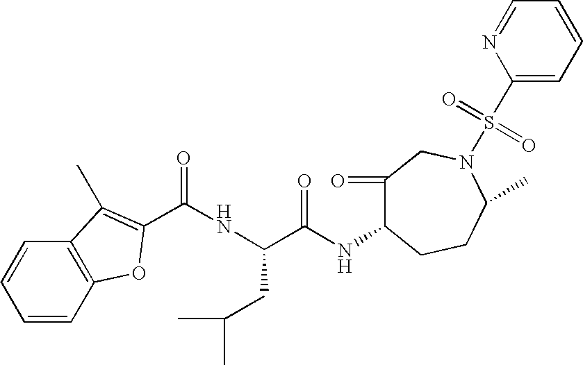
C1=CC2=C(C=C1)C(C)=C(C(NC(C(NC1C(=O)CN(S(C3=CC=CC=N3)(=O)=O)C(C)CC1)=O)CC(C)C)=O)O2
